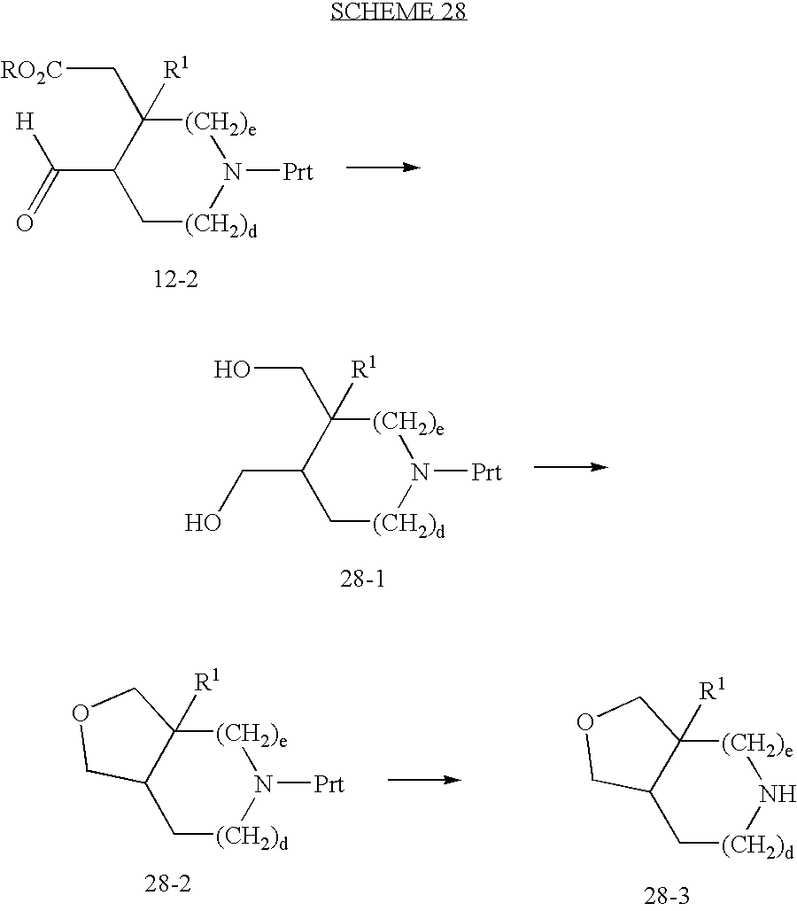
C12C[(CH2)d]N[(CH2)e]C1([R1])COC2.C12C[(CH2)d]N([Prt])[(CH2)e]C1([R1])COC2.C1(C(=O)[H])C[(CH2)d]N([Prt])[(CH2)e]C1(C[RO2C])[R1].C1(CO)C[(CH2)d]N([Prt])[(CH2)e]C1(CO)[R1]
